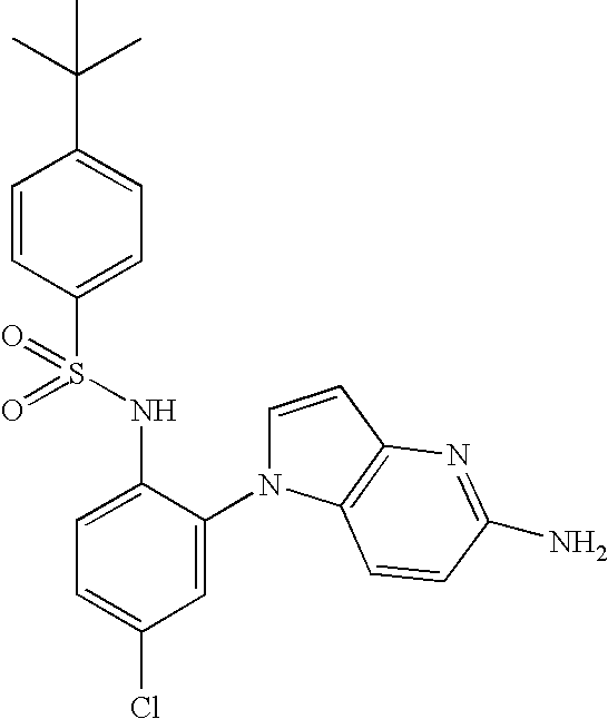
C1=CC(S(NC2=CC=C(Cl)C=C2N2C=CC3=C2C=CC(N)=N3)(=O)=O)=CC=C1C(C)(C)C
